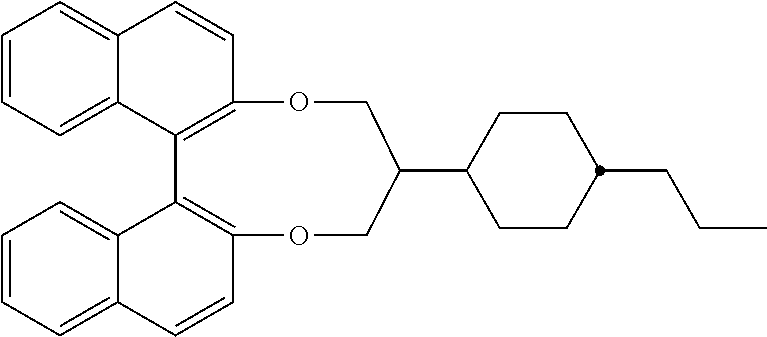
C1=CC=C2C(=C1)C=CC1=C2C2=C(C=CC3=CC=CC=C32)OCC(C2CCC(CCC)CC2)CO1
